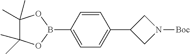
C1(B2OC(C)(C)C(C)(C)O2)=CC=C(C2CN([Boc])C2)C=C1
